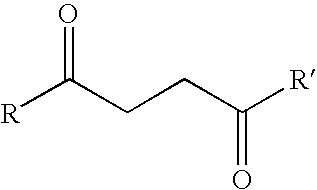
[R]C(CCC(=O)[R])=O
